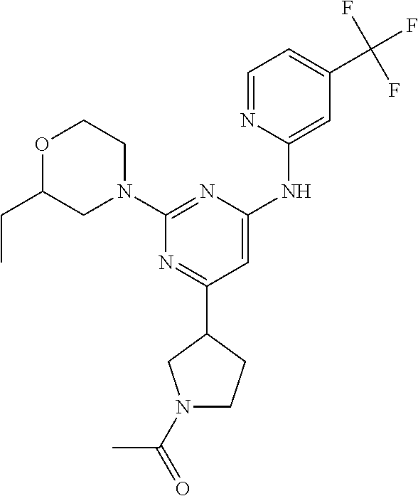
C1(C2=NC(N3CCOC(CC)C3)=NC(NC3=CC(C(F)(F)F)=CC=N3)=C2)CN(C(=O)C)CC1
